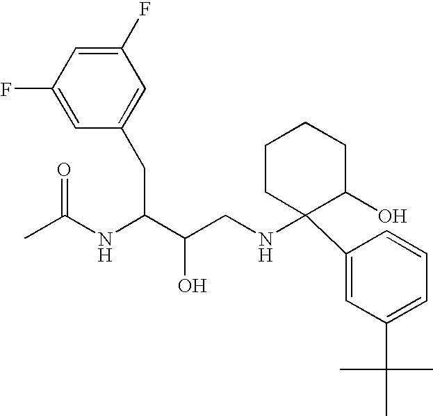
C1(F)=CC(F)=CC(CC(NC(C)=O)C(O)CNC2(C3=CC(C(C)(C)C)=CC=C3)C(O)CCCC2)=C1
